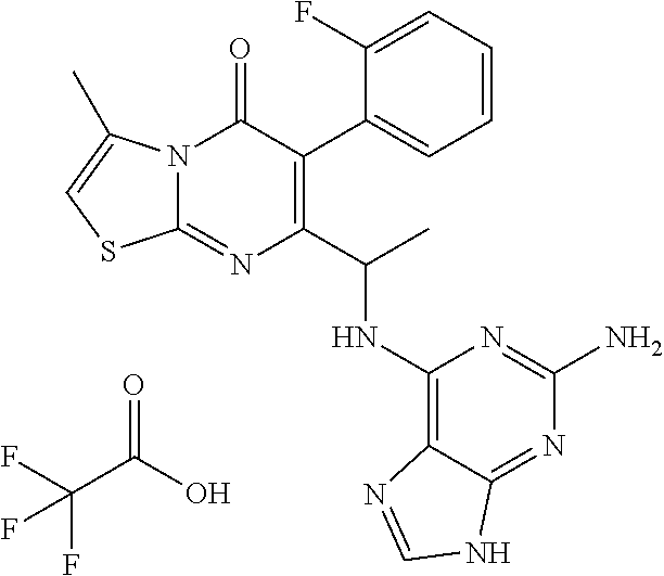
N12C(=NC(C(NC3=C4C(=NC(N)=N3)NC=N4)C)=C(C3=CC=CC=C3F)C1=O)SC=C2C.C(O)(C(F)(F)F)=O
